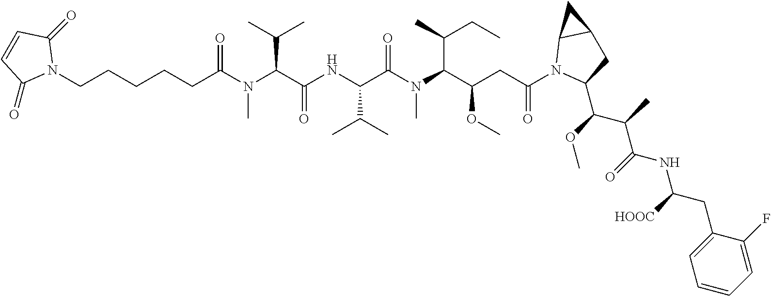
N1(CCCCCC(N(C(C(NC(C(N(C(C(CC(N2C(C(C(C(NC([HOOC])CC3=CC=CC=C3F)=O)C)OC)CC3C2C3)=O)OC)C(CC)C)C)=O)C(C)C)=O)C(C)C)C)=O)C(=O)C=CC1=O
